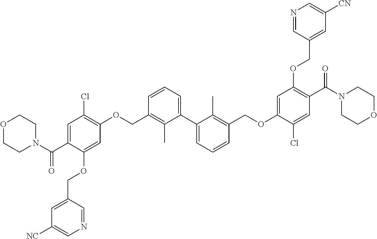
C1=C(C(N2CCOCC2)=O)C(OCC2=CC([NC])=CN=C2)=CC(OCC2=C(C)C(C3=CC=CC(COC4=CC(OCC5=CC([CN])=CN=C5)=C(C(=O)N5CCOCC5)C=C4Cl)=C3C)=CC=C2)=C1Cl
